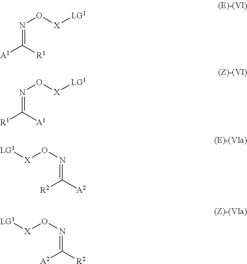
[A1]C([R1])=NO[X][LG1].[R1]C([A1])=NO[X][LG1].[R2]C([A2])=NO[X][LG1].[A2]C([R2])=NO[X][LG1]
